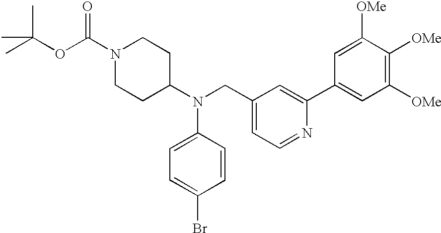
N1(C(OC(C)(C)C)=O)CCC(N(CC2=CC=NC(C3=CC([OMe])=C([OMe])C([OMe])=C3)=C2)C2=CC=C(Br)C=C2)CC1
